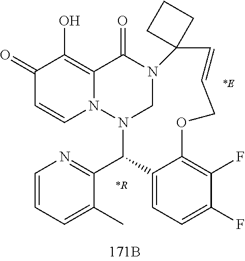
C1(=O)C=CN2C(=C1O)C(=O)N1CN2C(C2=NC=CC=C2C)C2=CC=C(F)C(F)=C2OCC=CC12CCC2.[*R].[*E]
